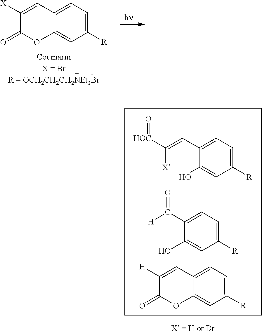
C1([R])=CC=C2C(=C1)OC(=O)C([X])=C2.C1([R])=CC=C(C=C([X])[HOC]=O)C(O)=C1.C1([R])=CC=C(C([H])=O)C(O)=C1.C1([R])=CC=C2C(=C1)OC(=O)C([H])=C2
